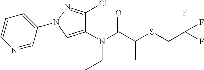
N(C(C(SCC(F)(F)F)C)=O)(CC)C1=CN(C2=CC=CN=C2)N=C1Cl
